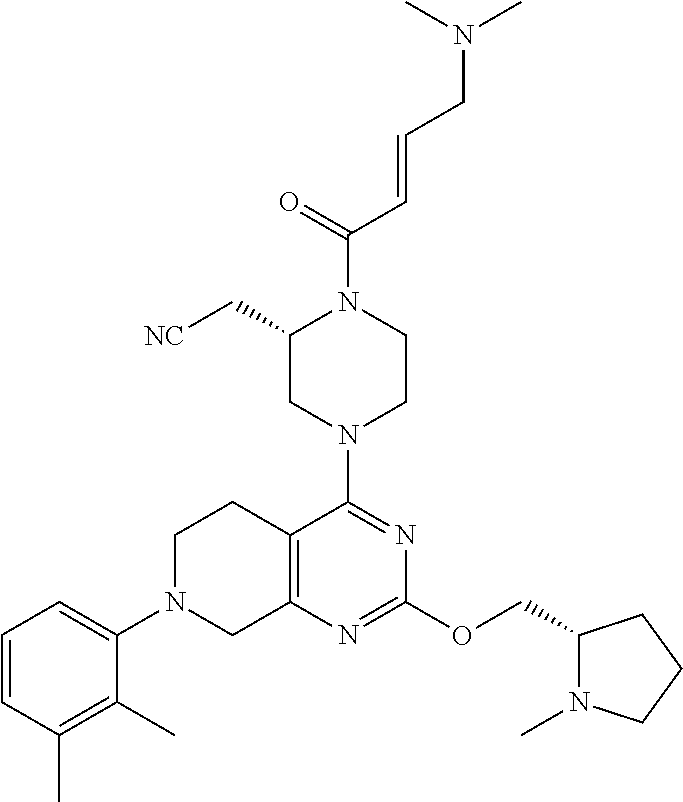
C1=CC(C)=C(C)C(N2CC3=C(CC2)C(N2CCN(C(=O)C=CCN(C)C)C(C[NC])C2)=NC(OCC2N(C)CCC2)=N3)=C1
